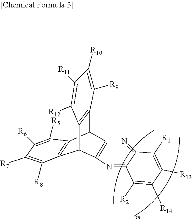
C12C3=C(C(C4=C1C([R12])=C([R11])C([R10])=C4[R9])C1=C2N=C2C(=N1)C([R1])=C([R13])C([R14])=C2[R2])C([R5])=C([R6])C([R7])=C3[R8]
